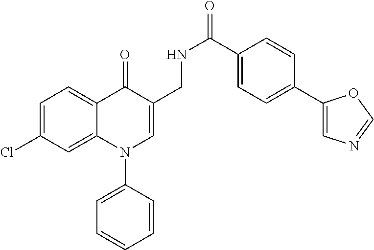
C1=C(Cl)C=C2C(=C1)C(=O)C(CNC(=O)C1=CC=C(C3=CN=CO3)C=C1)=CN2C1=CC=CC=C1
